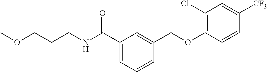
C1(Cl)=C(OCC2=CC(C(NCCCOC)=O)=CC=C2)C=CC([CF3])=C1
